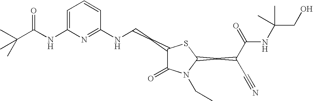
C1=C(NC(=O)C(C)(C)C)N=C(NCCC2C(=O)N(CC)C(CC(C#N)C(=O)NC(CO)(C)C)S2)C=C1
